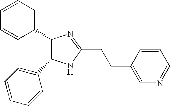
C1=CC=C(C2C(C3=CC=CC=C3)NC(CCC3=CN=CC=C3)=N2)C=C1
